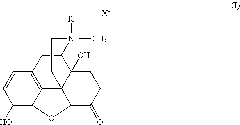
C1(O)=C2C3=C(C=C1)CC1C4(O)C3(C(C(=O)CC4)O2)CC[N+]1(C)[R].[X-]
